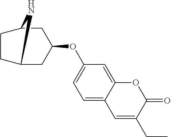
C1(OC2CC3CCC(C2)N3)=CC=C2C(=C1)OC(=O)C(CC)=C2
